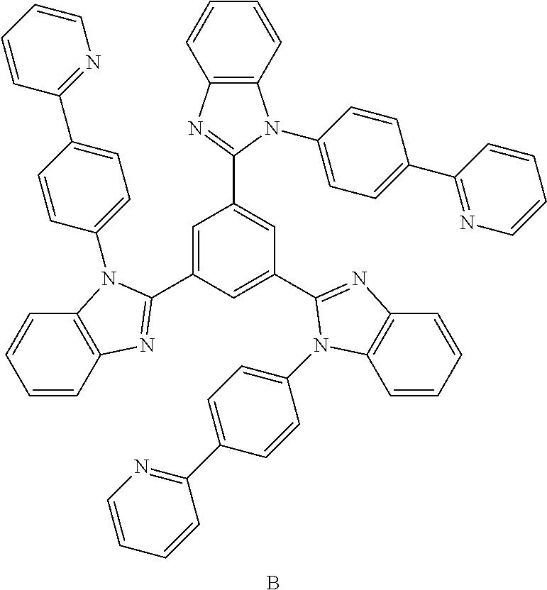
C1=C(C2=NC3=C(C=CC=C3)N2C2=CC=C(C3=NC=CC=C3)C=C2)C=C(C2=NC3=C(C=CC=C3)N2C2=CC=C(C3=NC=CC=C3)C=C2)C=C1C1=NC2=C(N1C1=CC=C(C3=NC=CC=C3)C=C1)C=CC=C2.B
